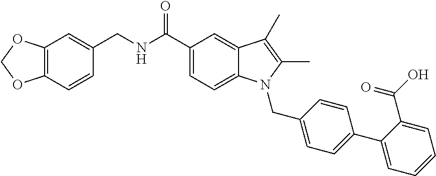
C1(CNC(C2=CC=C3C(=C2)C(C)=C(C)N3CC2=CC=C(C3=CC=CC=C3C(O)=O)C=C2)=O)=CC2=C(C=C1)OCO2
